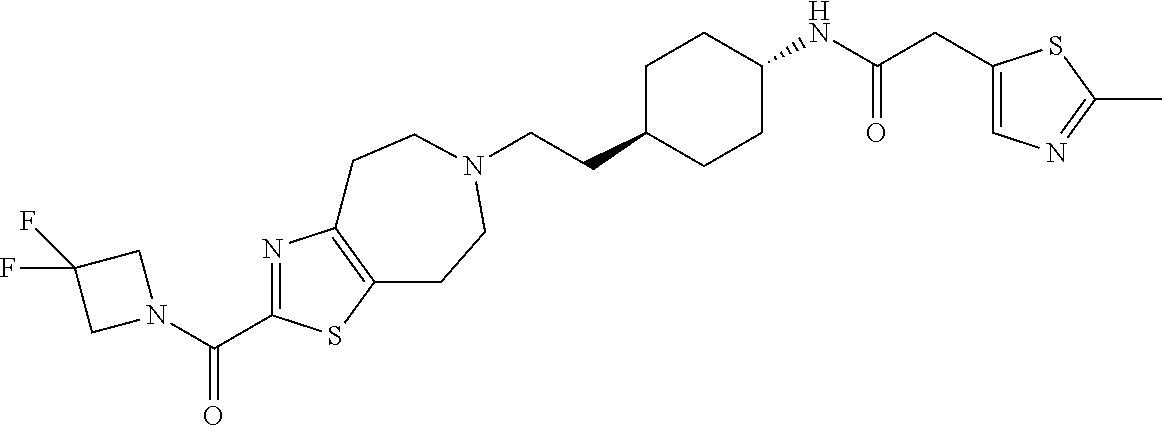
C(CC1CCC(NC(CC2=CN=C(C)S2)=O)CC1)N1CCC2=C(N=C(C(N3CC(F)(F)C3)=O)S2)CC1
